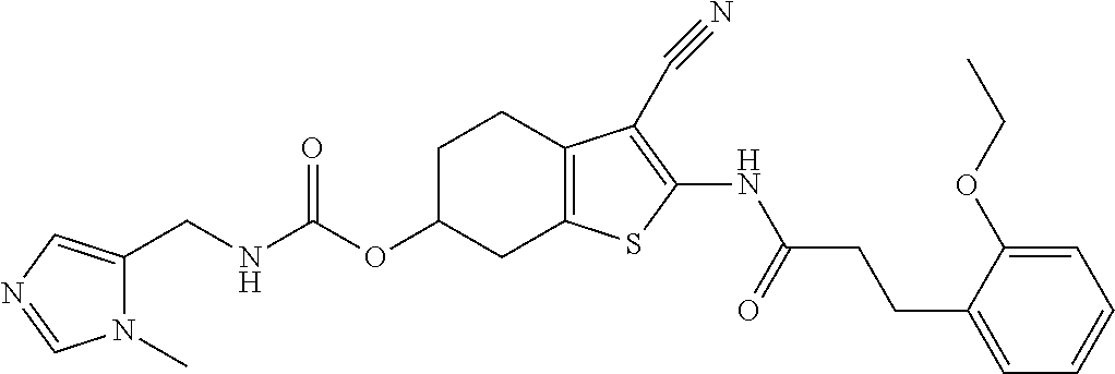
N(C(OC1CC2=C(CC1)C(C#N)=C(NC(CCC1=CC=CC=C1OCC)=O)S2)=O)CC1=CN=CN1C
